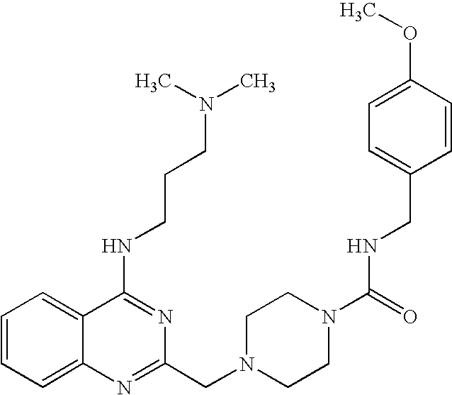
C1=CC=C2C(=C1)C(NCCCN(C)C)=NC(CN1CCN(C(=O)NCC3=CC=C(OC)C=C3)CC1)=N2
